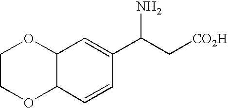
C12C(C=CC(C(C[CO2H])N)=C1)OCCO2
